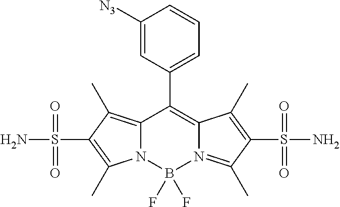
C12=C(C)C(S(N)(=O)=O)=C(C)N1B(F)(F)N1=C(C)C(S(=O)(N)=O)=C(C)C1=C2C1=CC=CC([N3])=C1
